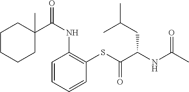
C1C(C(NC2=C(SC(=O)C(NC(C)=O)CC(C)C)C=CC=C2)=O)(C)CCCC1
